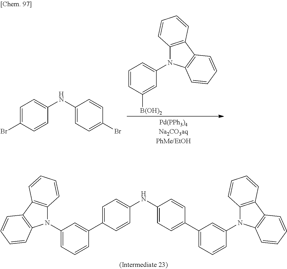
C1=C(C2=CC(N3C4=C(C5=C3C=CC=C5)C=CC=C4)=CC=C2)C=CC(NC2=CC=C(C3=CC=CC(N4C5=C(C6=C4C=CC=C6)C=CC=C5)=C3)C=C2)=C1.C1=CC([B(OH)2])=CC(N2C3=C(C4=C2C=CC=C4)C=CC=C3)=C1.C1=C(Br)C=CC(NC2=CC=C(Br)C=C2)=C1
